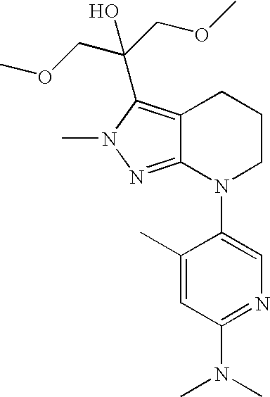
C12=NN(C)C(C(COC)(COC)O)=C1CCCN2C1=CN=C(N(C)C)C=C1C
